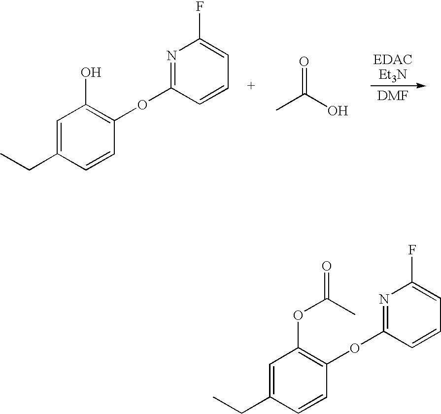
C1=C(CC)C=CC(OC2=NC(F)=CC=C2)=C1O.[EDACEt3N].CC(O)=O.C1=C(CC)C=CC(OC2=NC(F)=CC=C2)=C1OC(=O)C
